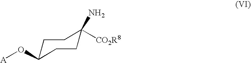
NC1([CO2R8])CCC(O[A])CC1
